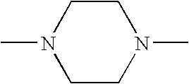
N1(C)CCN(C)CC1
